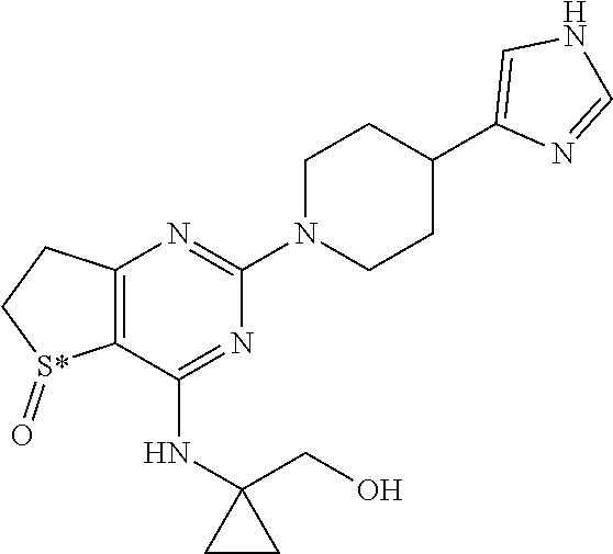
C12=C(C(NC3(CO)CC3)=NC(N3CCC(C4=CNC=N4)CC3)=N1)[S*](=O)CC2
